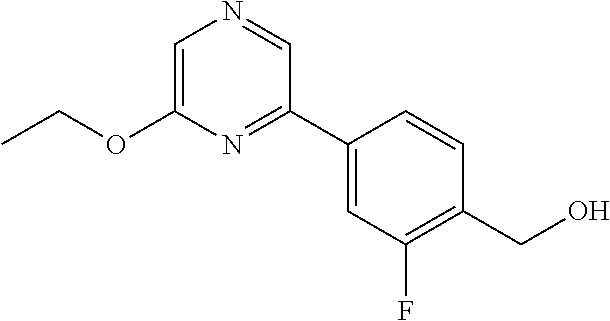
C1=C(OCC)N=C(C2=CC(F)=C(CO)C=C2)C=N1
